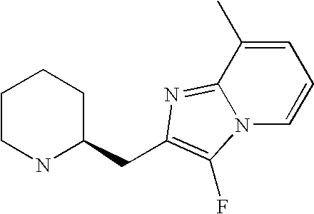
C1CNC(CC2=C(F)N3C(=N2)C(C)=CC=C3)CC1
